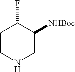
C1CNCC([NHBoc])C1F
